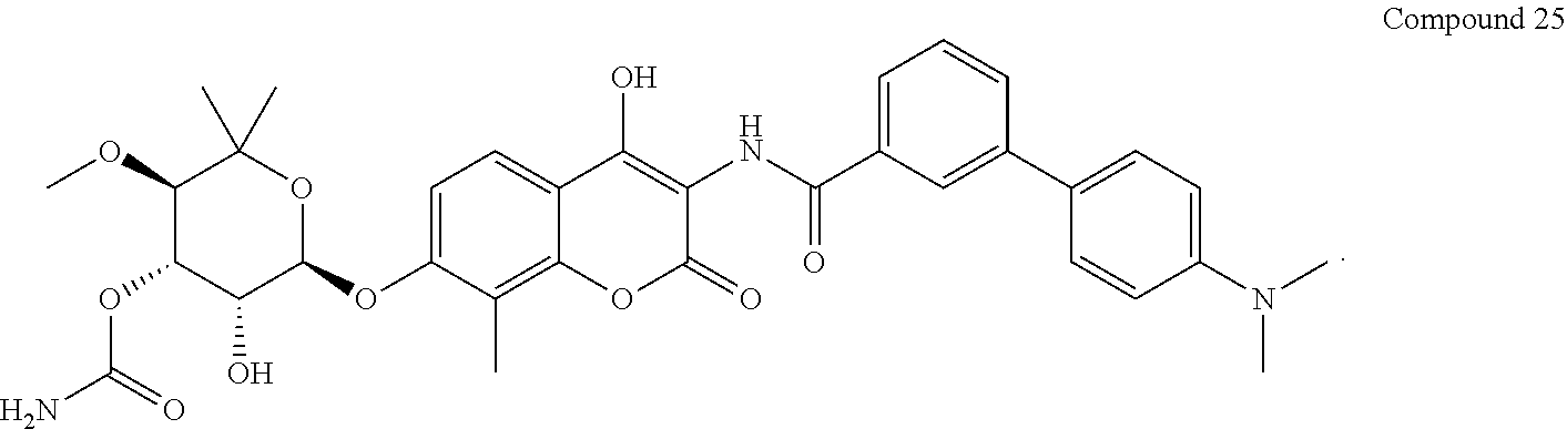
C1(OC)C(OC(N)=O)C(O)C(OC2=CC=C3C(=C2C)OC(=O)C(NC(C2=CC=CC(C4=CC=C(N(C)C)C=C4)=C2)=O)=C3O)OC1(C)C
